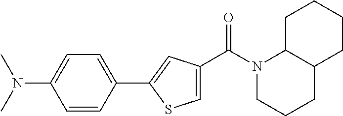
N1(C(=O)C2=CSC(C3=CC=C(N(C)C)C=C3)=C2)CCCC2C1CCCC2
